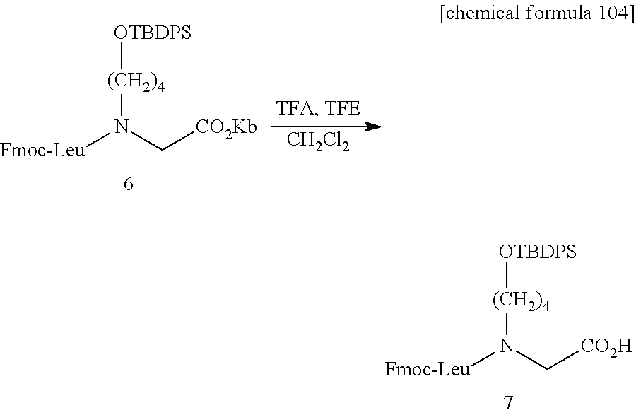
[Fmoc-Leu]N(C[CO2Kb])[(CH2)4][OTBDPS].[CH2Cl2].[Fmoc-Leu]N(C[CO2H])[(CH2)4][OTBDPS]
